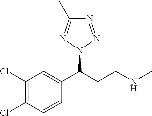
C1(Cl)=C(Cl)C=CC(C(CCNC)N2N=NC(C)=N2)=C1
